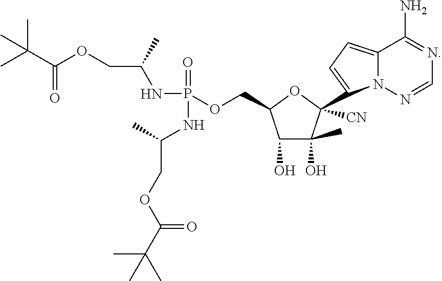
CC(C(=O)OCC(NP(=O)(NC(COC(C(C)(C)C)=O)C)OCC1C(O)C(O)(C)C([CN])(C2=CC=C3N2N=CN=C3N)O1)C)(C)C
